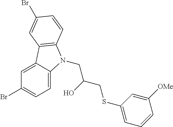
C1=C2C(=CC=C1Br)N(CC(O)CSC1=CC=CC([OMe])=C1)C1=C2C=C(Br)C=C1
